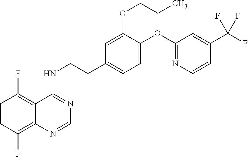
C1=CC(F)=C2C(=C1F)C(NCCC1=CC=C(OC3=NC=CC(C(F)(F)F)=C3)C(OCCC)=C1)=NC=N2
